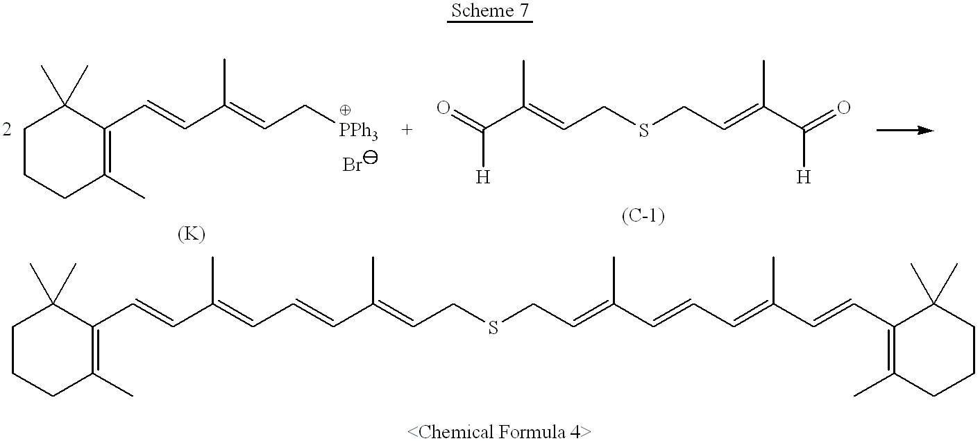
C1CCC(C)=C(C=CC(=CC[PPh3])C)C1(C)C.O=C(C(=CCSCC=C(C(=O)[H])C)C)[H].C1CCC(C)=C(C=CC(=CC=CC(=CCSCC=C(C=CC=C(C=CC2=C(C)CCCC2(C)C)C)C)C)C)C1(C)C
